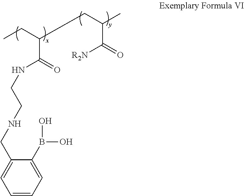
N(C(C(CC)CC(C)C(=O)[R2N])=O)CCNCC1=CC=CC=C1B(O)O
